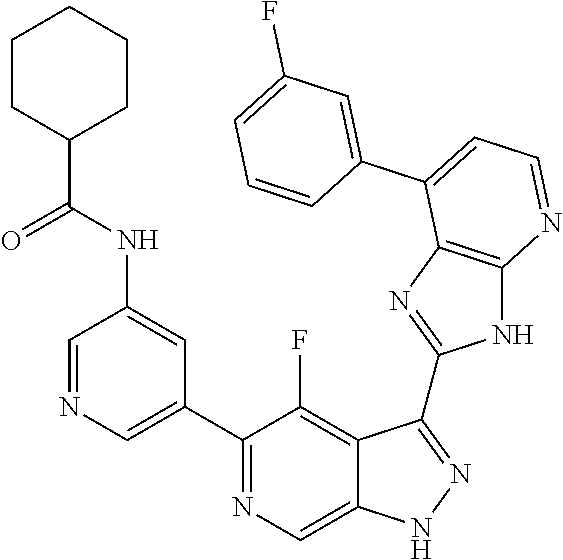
C1=NC=C(C2=NC=C3C(=C2F)C(C2=NC4=C(N2)N=CC=C4C2=CC(F)=CC=C2)=NN3)C=C1NC(C1CCCCC1)=O
